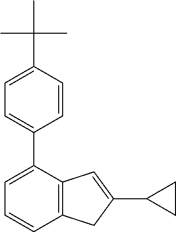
C1=CC2=C(C(C3=CC=C(C(C)(C)C)C=C3)=C1)C=C(C1CC1)C2
